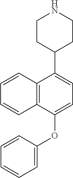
C12=C(C(C3CCNCC3)=CC=C1OC1=CC=CC=C1)C=CC=C2
